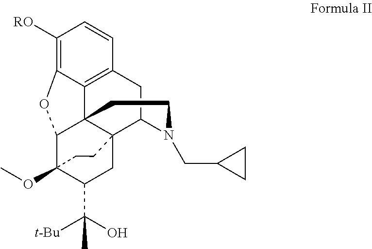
C1([RO])=C2C3=C(C=C1)CC1C45C3(C(C(OC)(C(C([t-Bu])(O)C)C4)CC5)O2)CCN1CC1CC1
